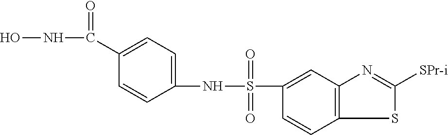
C1(S(NC2=CC=C(C(NO)=O)C=C2)(=O)=O)=CC2=C(C=C1)SC([SPr-i])=N2
